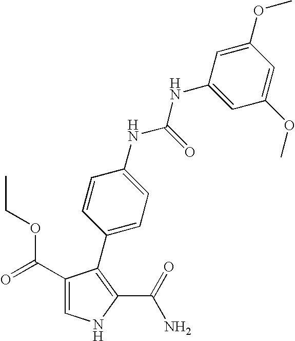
C1(C(=O)OCC)=CNC(C(=O)N)=C1C1=CC=C(NC(NC2=CC(OC)=CC(OC)=C2)=O)C=C1
